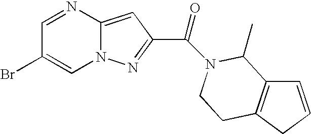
C1=NC2=CC(C(=O)N3C(C)C4=C(CC=C4)CC3)=NN2C=C1Br
